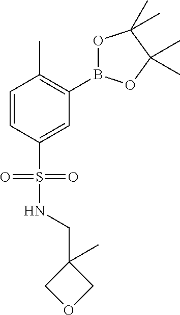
C1=CC(S(NCC2(C)COC2)(=O)=O)=CC(B2OC(C)(C)C(C)(C)O2)=C1C
